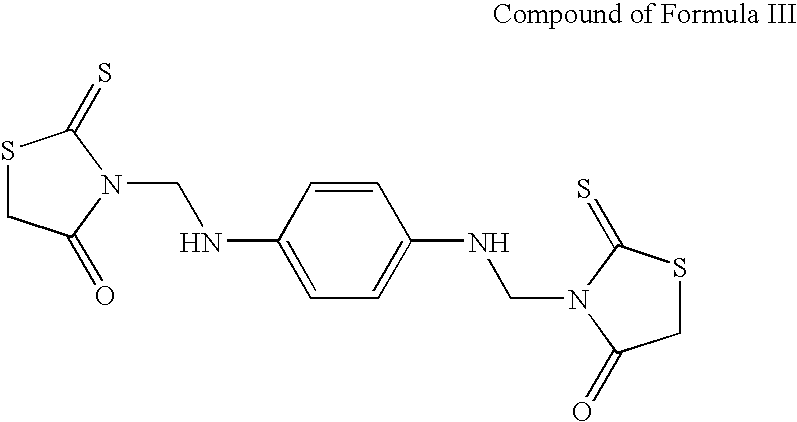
S1CC(=O)N(CNC2=CC=C(NCN3C(=O)CSC3=S)C=C2)C1=S
